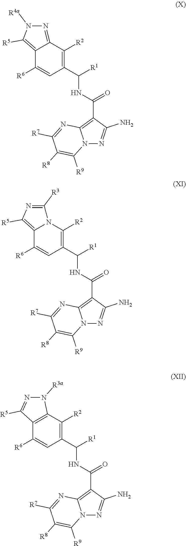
C12=NN([R4a])C([R5])=C1C([R6])=CC(C(NC(C1=C3N(N=C1N)C([R9])=C([R8])C([R7])=N3)=O)[R1])=C2[R2].C1([R6])=CC(C(NC(C2=C3N(N=C2N)C([R9])=C([R8])C([R7])=N3)=O)[R1])=C([R2])C2=C1C([R5])=NN2[R3a].C1([R6])=CC(C(NC(C2=C3N(N=C2N)C([R9])=C([R8])C([R7])=N3)=O)[R1])=C([R2])N2C1=C([R5])N=C2[R3]
